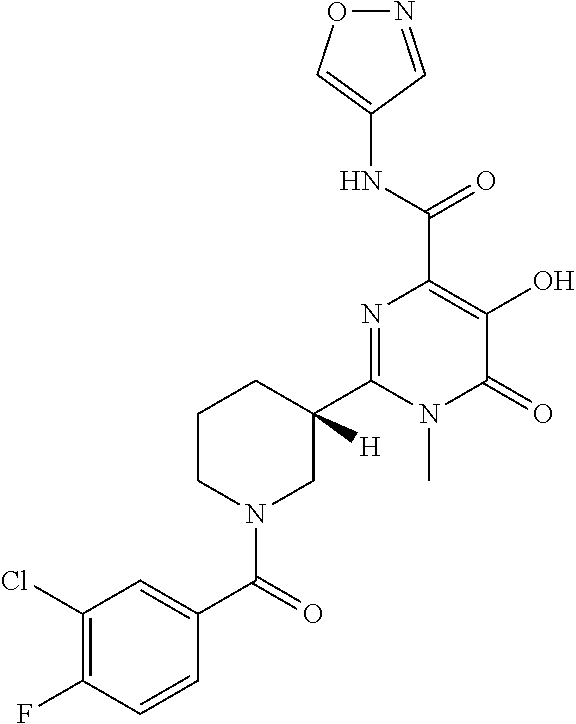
N1=CC(NC(C2=C(O)C(=O)N(C)C(C3([H])CCCN(C(C4=CC(Cl)=C(F)C=C4)=O)C3)=N2)=O)=CO1
